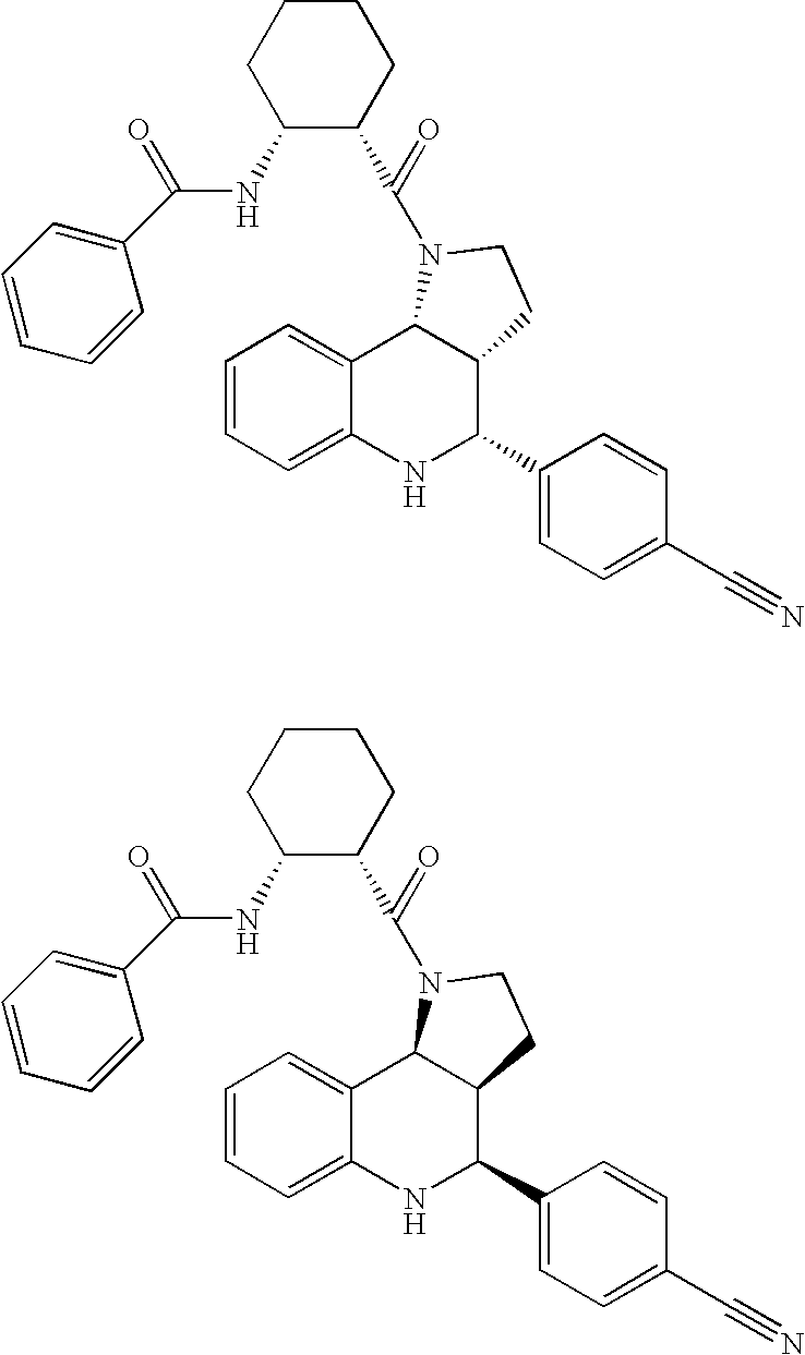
C1=CC=C2C(=C1)C1C(C(C3=CC=C(C#N)C=C3)N2)CCN1C(C1CCCCC1NC(C1=CC=CC=C1)=O)=O.C1=CC=C2C(=C1)C1C(C(C3=CC=C(C#N)C=C3)N2)CCN1C(C1CCCCC1NC(C1=CC=CC=C1)=O)=O
